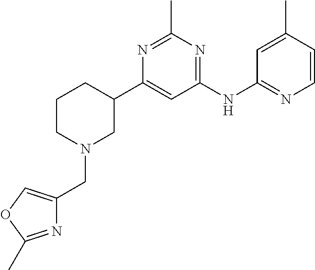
C1(C2CCCN(CC3=COC(C)=N3)C2)=CC(NC2=NC=CC(C)=C2)=NC(C)=N1
